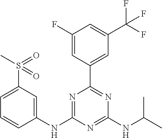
C1(NC2=NC(C3=CC(C(F)(F)F)=CC(F)=C3)=NC(NC(C)C)=N2)=CC(S(=O)(C)=O)=CC=C1
